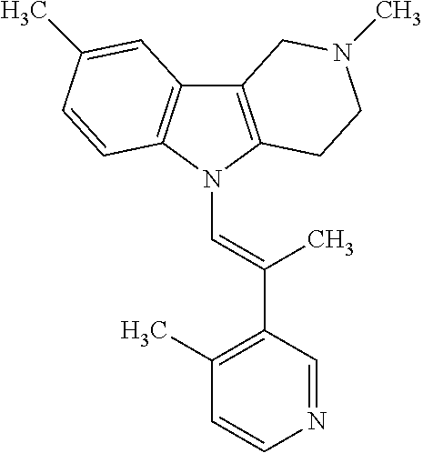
C12=C(N(C=C(C3=C(C)C=CN=C3)C)C3=C1C=C(C)C=C3)CCN(C)C2
